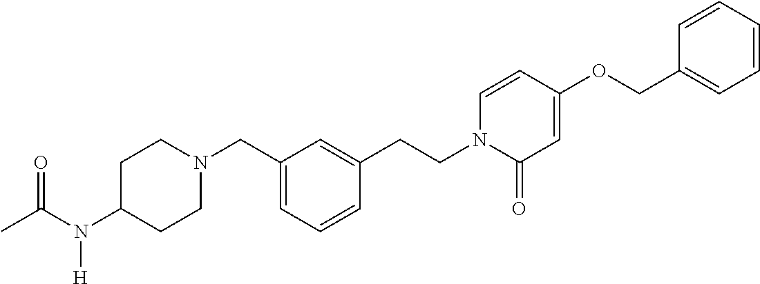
C1C(N(C(C)=O)[H])CCN(CC2=CC=CC(CCN3C(=O)C=C(OCC4=CC=CC=C4)C=C3)=C2)C1
